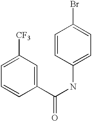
C1=C([CF3])C=C(C(=O)NC2=CC=C(Br)C=C2)C=C1
